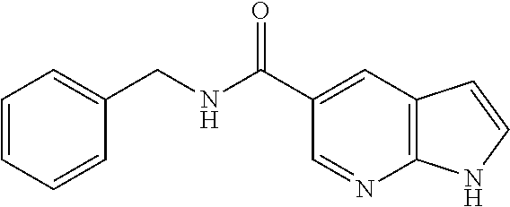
C1(C(NCC2=CC=CC=C2)=O)=CC2=C(N=C1)NC=C2
